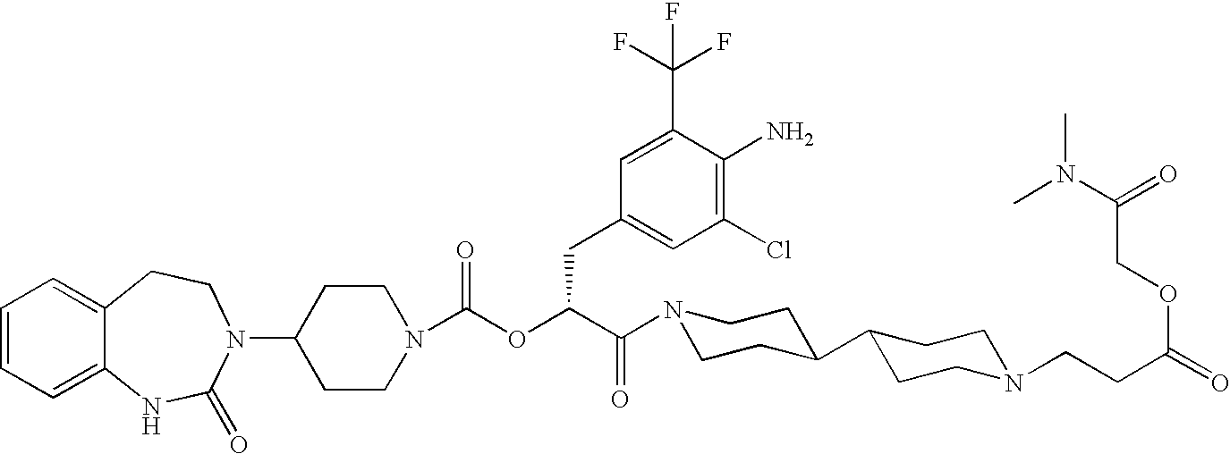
C1=CC=C2C(=C1)CCN(C1CCN(C(OC(C(N3CCC(C4CCN(CCC(=O)OCC(N(C)C)=O)CC4)CC3)=O)CC3=CC(Cl)=C(N)C(C(F)(F)F)=C3)=O)CC1)C(=O)N2
